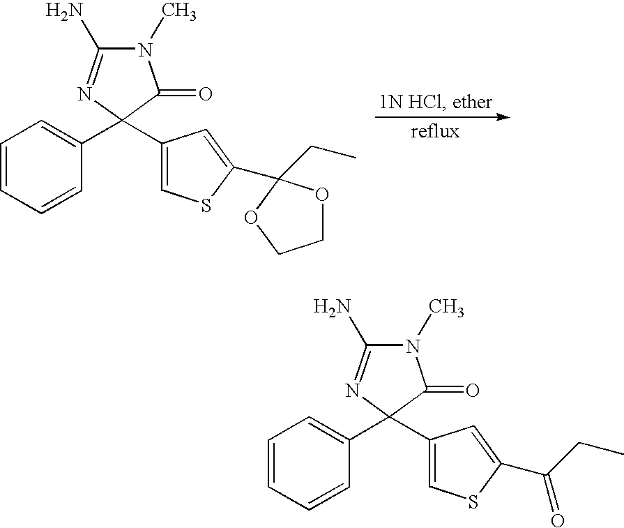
C1(C2(C3=CC=CC=C3)N=C(N)N(C)C2=O)=CSC(C2(CC)OCCO2)=C1.C1(C2(C3=CC=CC=C3)N=C(N)N(C)C2=O)=CSC(C(CC)=O)=C1
